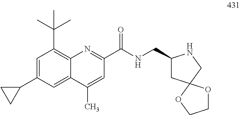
C1=C(C2CC2)C=C2C(=C1C(C)(C)C)N=C(C(NCC1CC3(CN1)OCCO3)=O)C=C2C
